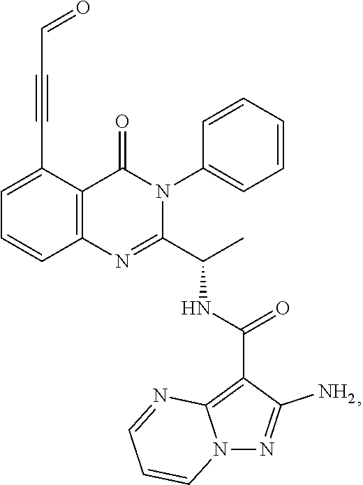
C1=C(C#CC=O)C2=C(C=C1)N=C(C(C)NC(=O)C1=C3N(N=C1N)C=CC=N3)N(C1=CC=CC=C1)C2=O
